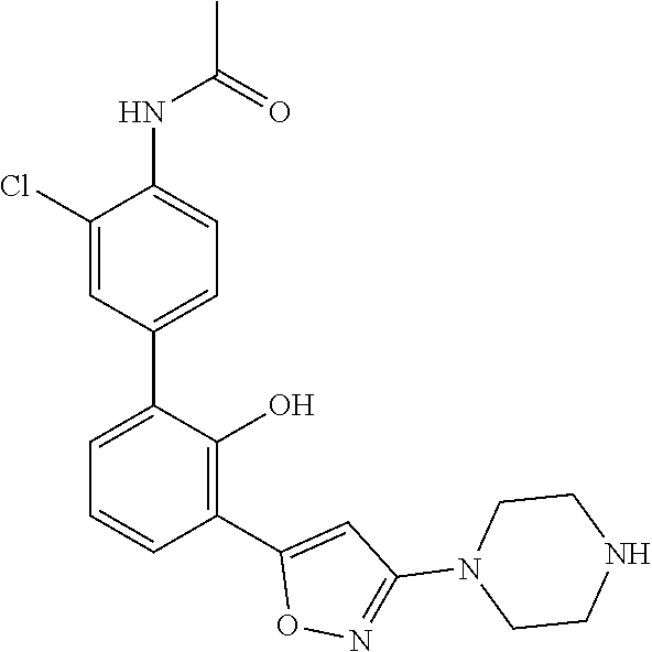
C1(C2=CC=CC(C3=CC(N4CCNCC4)=NO3)=C2O)=CC=C(NC(C)=O)C(Cl)=C1
